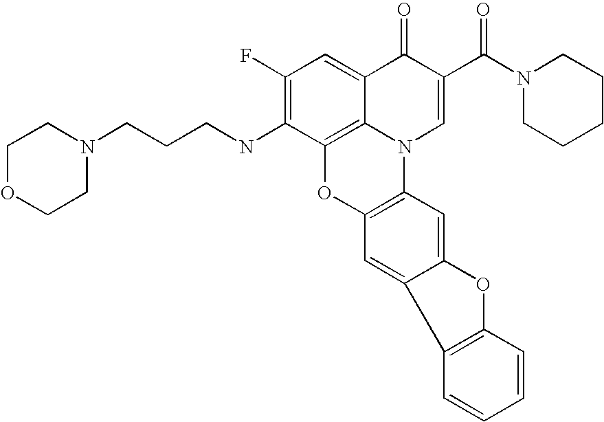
C1(F)=C(NCCCN2CCOCC2)C2=C3C(=C1)C(=O)C(C(N1CCCCC1)=O)=CN3C1=C(O2)C=C2C(=C1)OC1=C2C=CC=C1
